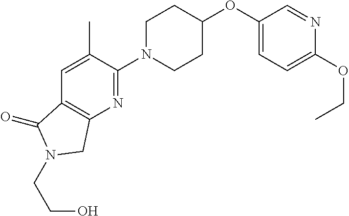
C1(OC2CCN(C3=NC4=C(C=C3C)C(=O)N(CCO)C4)CC2)=CC=C(OCC)N=C1
